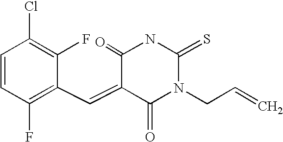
C1=CC(F)=C(C=C2C(=O)N(CC=C)C(=S)NC2=O)C(F)=C1Cl
